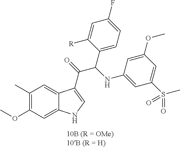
C1(C)=C(OC)C=C2C(=C1)C(C(=O)C(NC1=CC(S(=O)(C)=O)=CC(OC)=C1)C1=CC=C(F)C=C1[R])=CN2
